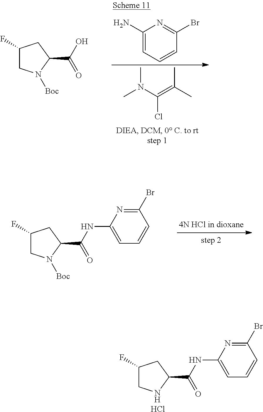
C(Cl)(N(C)C)=C(C)C.C1(N)=CC=CC(Br)=N1.C1N([Boc])C(C(O)=O)CC1F.C1(F)CN([Boc])C(C(NC2=CC=CC(Br)=N2)=O)C1.C1(F)CNC(C(NC2=CC=CC(Br)=N2)=O)C1.Cl
